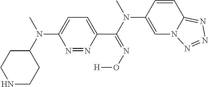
C1(N(C)C2=CC=C(C(=NO[H])N(C)C3=CN4C(=NN=N4)C=C3)N=N2)CCNCC1
